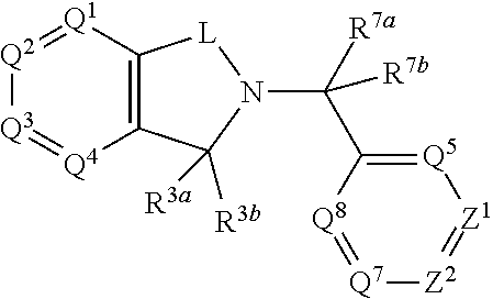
[Q5]1=C(C(N2[L]C3=C([Q4]=[Q3][Q2]=[Q1]3)C2([R3b])[R3a])([R7a])[R7b])[Q8]=[Q7][Z2]=[Z1]1
